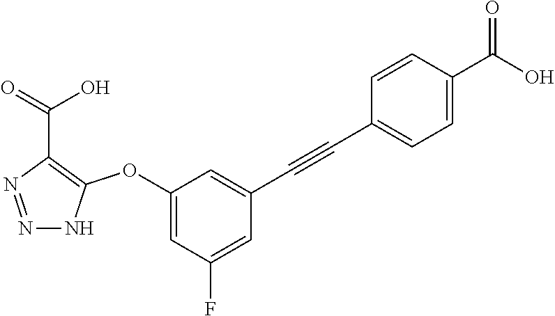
N1=NC(C(=O)O)=C(OC2=CC(F)=CC(C#CC3=CC=C(C(O)=O)C=C3)=C2)N1
